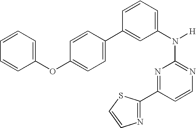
N1=C(N([H])C2=CC=CC(C3=CC=C(OC4=CC=CC=C4)C=C3)=C2)N=C(C2=NC=CS2)C=C1
